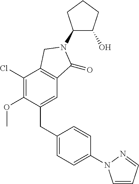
C1(N2C(=O)C3=C(C(Cl)=C(OC)C(CC4=CC=C(N5C=CC=N5)C=C4)=C3)C2)C(O)CCC1
